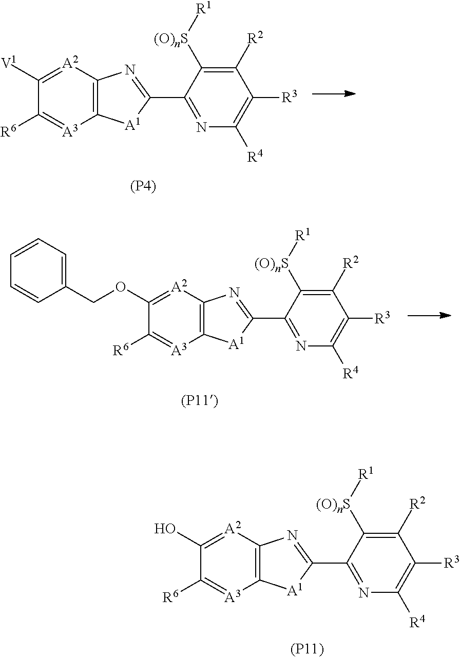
C12=C([A2]=C([V1])C([R6])=[A3]1)N=C(C1=NC([R4])=C([R3])C([R2])=C1[(O)nS][R1])[A1]2.[(P4)].C12=C([A2]=C(OCC3=CC=CC=C3)C([R6])=[A3]1)N=C(C1=NC([R4])=C([R3])C([R2])=C1[(O)nS][R1])[A1]2.[(P11)].C12=C([A2]=C(O)C([R6])=[A3]1)N=C(C1=NC([R4])=C([R3])C([R2])=C1[(O)nS][R1])[A1]2.[(P11)]
